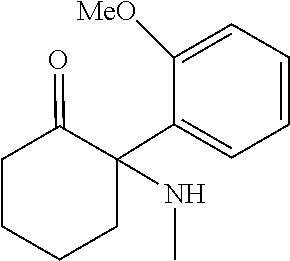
C1(C2(NC)CCCCC2=O)=CC=CC=C1[MeO]
